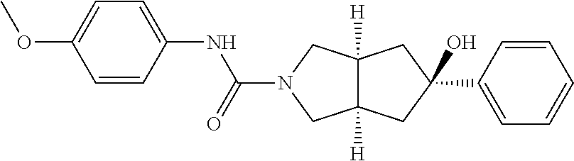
N1(C(NC2=CC=C(OC)C=C2)=O)CC2([H])C([H])(C1)CC(C1=CC=CC=C1)(O)C2
